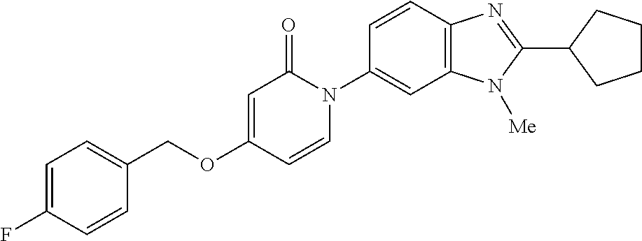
C1(COC2=CC(=O)N(C3=CC4=C(C=C3)N=C(C3CCCC3)N4[Me])C=C2)=CC=C(F)C=C1
